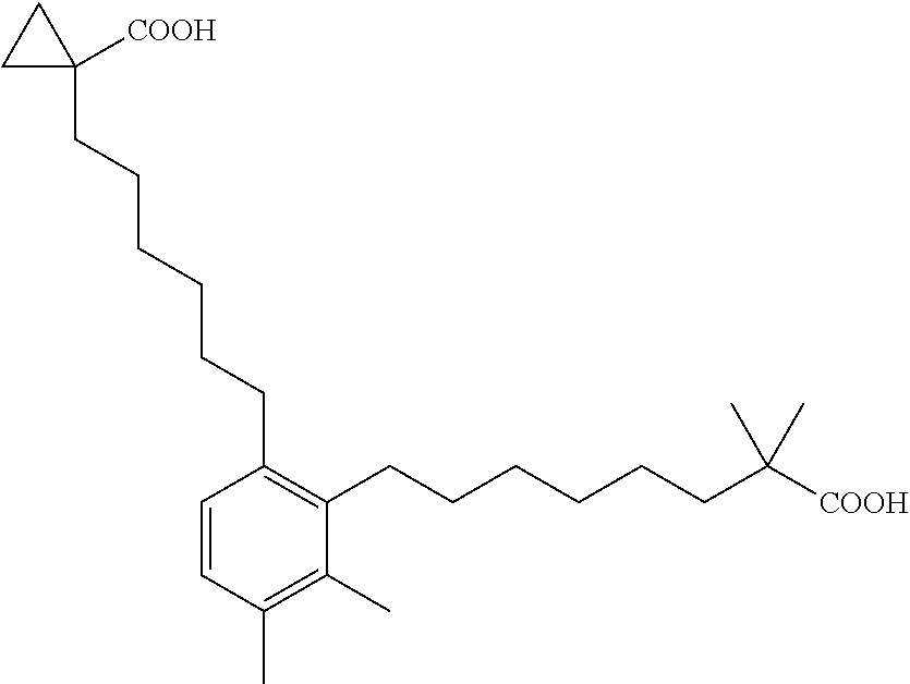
C1=CC(CCCCCCC2([COOH])CC2)=C(CCCCCCC(C)(C)[COOH])C(C)=C1C
